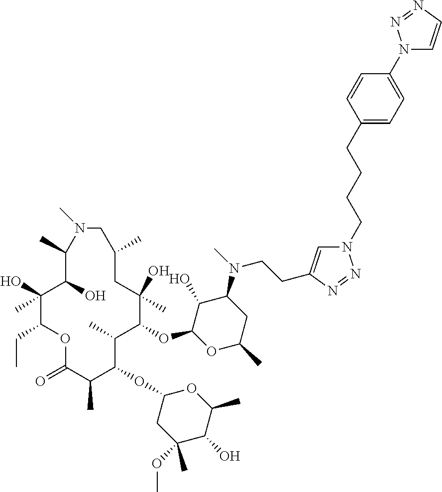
C1(O)C(OC2C(C)C(OC3CC(OC)(C)C(O)C(C)O3)C(C)C(=O)OC(CC)C(O)(C)C(O)C(C)N(C)CC(C)CC2(O)C)OC(C)CC1N(C)CCC1=CN(CCCCC2=CC=C(N3C=CN=N3)C=C2)N=N1
